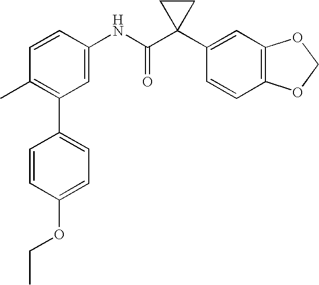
C1(C2=C(C)C=CC(NC(C3(C4=CC5=C(C=C4)OCO5)CC3)=O)=C2)=CC=C(OCC)C=C1
